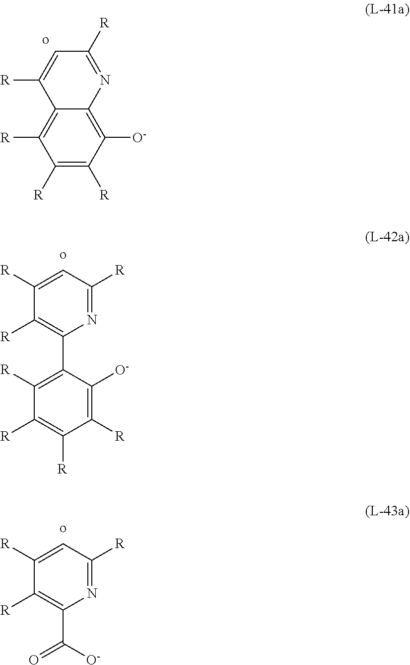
C12=C([R])C([R])=C([R])C([O-])=C1N=C([R])C=C2[R].C1([R])=CC([R])=NC(C2=C([R])C([R])=C([R])C([R])=C2[O-])=C1[R].C1([R])=CC([R])=NC(C([O-])=O)=C1[R]
